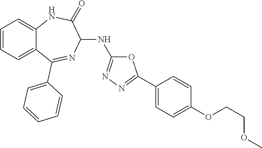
C1(NC2=NN=C(C3=CC=C(OCCOC)C=C3)O2)C(=O)NC2=CC=CC=C2C(C2=CC=CC=C2)=N1
